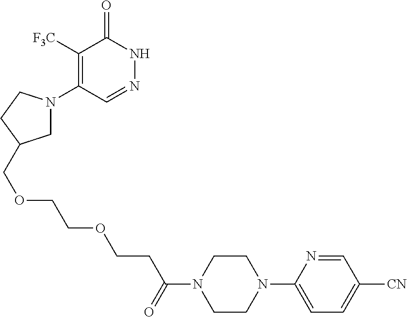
C1([F3C])=C(N2CC(COCCOCCC(=O)N3CCN(C4=CC=C([CN])C=N4)CC3)CC2)C=NNC1=O
